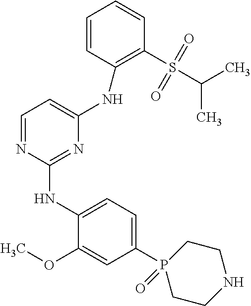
C1=CC(NC2=CC=NC(NC3=CC=C(P4(=O)CCNCC4)C=C3OC)=N2)=C(S(C(C)C)(=O)=O)C=C1
